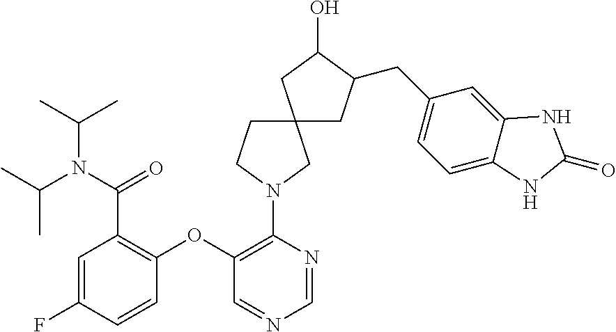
C12(CCN(C3=C(OC4=C(C(N(C(C)C)C(C)C)=O)C=C(F)C=C4)C=NC=N3)C1)CC(CC1=CC=C3C(=C1)NC(=O)N3)C(O)C2
